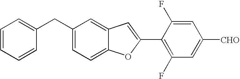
C1(C2=CC3=CC(CC4=CC=CC=C4)=CC=C3O2)=C(F)C=C([CHO])C=C1F
